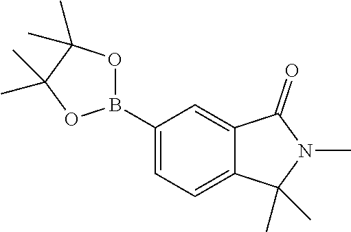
C1(B2OC(C)(C)C(C)(C)O2)=CC=C2C(=C1)C(=O)N(C)C2(C)C
